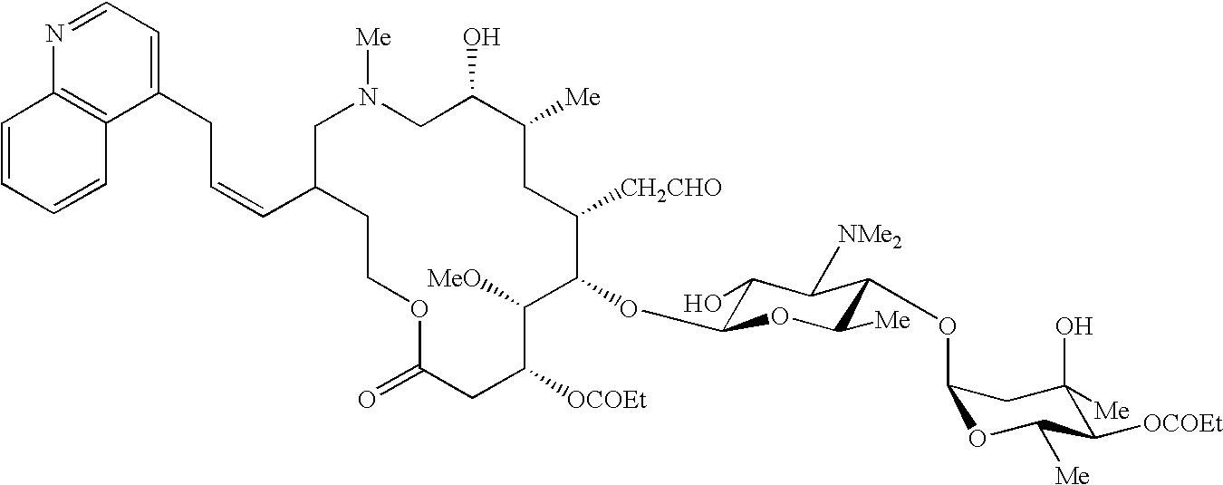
C1C(O)C([Me])CC([CH2CHO])C(OC2C(O)C([NMe2])C(OC3OC([Me])C([OCOEt])C(O)([Me])C3)C([Me])O2)C([MeO])C([OCOEt])CC(=O)OCCC(C=CCC2=CC=NC3=C2C=CC=C3)CN1[Me]
